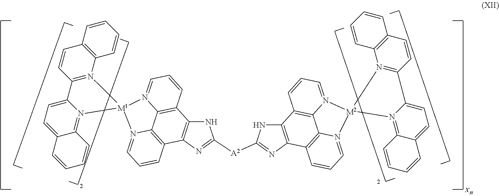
[A2](C1=NC2=C(N1)C1=C3C4=C2C=CC=N4[M1]2(N3=CC=C1)N1=C3C(=CC=C1C1=N2C2=C(C=C1)C=CC=C2)C=CC=C3)C1=NC2=C(N1)C1=C3C4=C2C=CC=N4[M2]2(N3=CC=C1)N1=C(C=CC3=C1C=CC=C3)C1=CC=C3C(=N21)C=CC=C3
